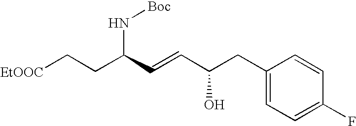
[EtOOC]CCC(C=CC(CC1=CC=C(F)C=C1)O)N[Boc]
